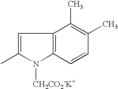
C1=C(C)N([CH2CO2-K+])C2=C1C(C)=C(C)C=C2
